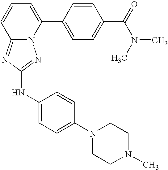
N12C(=NC(NC3=CC=C(N4CCN(C)CC4)C=C3)=N1)C=CC=C2C1=CC=C(C(=O)N(C)C)C=C1
